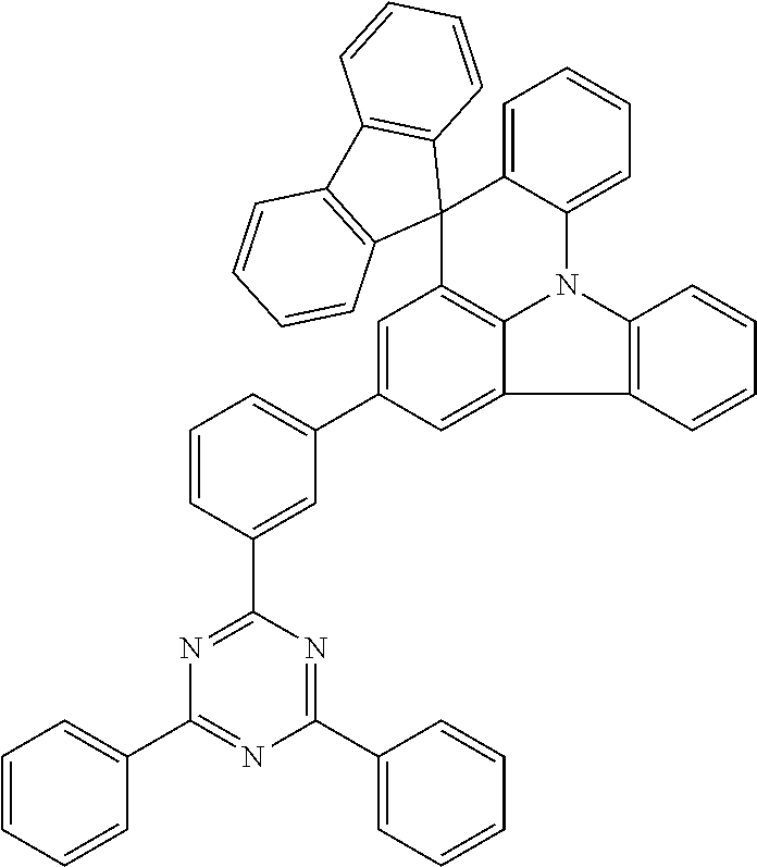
C1=CC=C2C(=C1)N1C3=C(C24C2=C(C5=C4C=CC=C5)C=CC=C2)C=C(C2=CC=CC(C4=NC(C5=CC=CC=C5)=NC(C5=CC=CC=C5)=N4)=C2)C=C3C2=C1C=CC=C2
